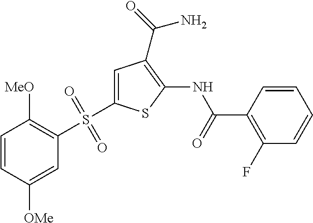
C1=CC(C(=O)NC2=C(C(=O)N)C=C(S(C3=C([MeO])C=CC([OMe])=C3)(=O)=O)S2)=C(F)C=C1
